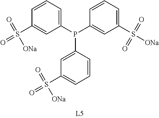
C1=CC=C(P(C2=CC(S(=O)(=O)[ONa])=CC=C2)C2=CC(S(=O)([ONa])=O)=CC=C2)C=C1S(=O)([ONa])=O
